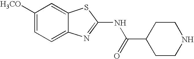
C1([H3CO])=CC=C2C(=C1)SC(NC(C1CCNCC1)=O)=N2
